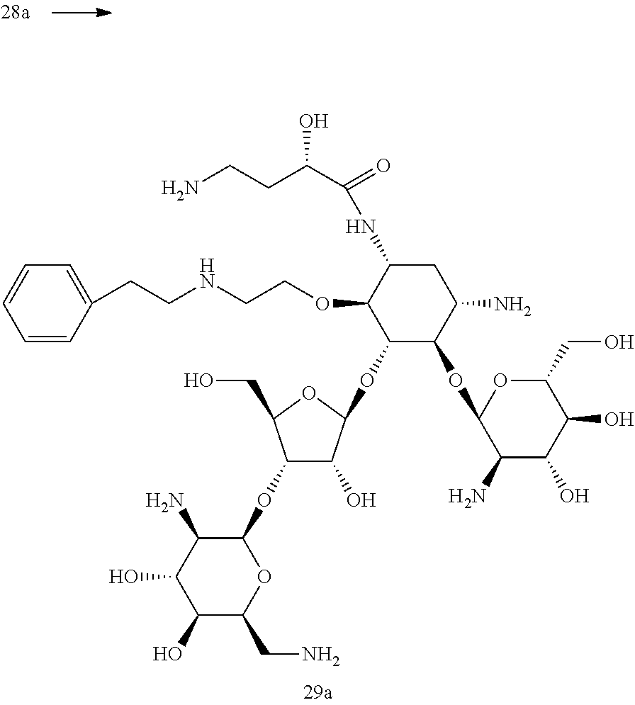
NCCC(C(=O)NC1C(OCCNCCC2=CC=CC=C2)C(OC2C(O)C(OC3C(N)C(O)C(O)C(CN)O3)C(CO)O2)C(OC2C(N)C(O)C(O)C(CO)O2)C(N)C1)O
